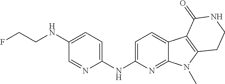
N(C1=CC=C2C(=N1)N(C)C1=C2C(=O)NCC1)C1=CC=C(NCCF)C=N1
